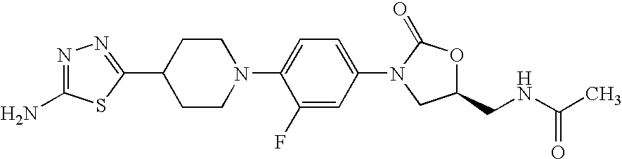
C1(C2CCN(C3=CC=C(N4CC(CNC(C)=O)OC4=O)C=C3F)CC2)=NN=C(N)S1
